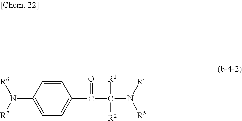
C1(N([R7])[R6])=CC=C(C(C(N([R5])[R4])([R1])[R2])=O)C=C1
